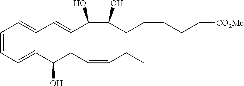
C(=CC=CC(CC=CCC)O)C=CC=CC(C(O)CC=CCC[CO2Me])O
